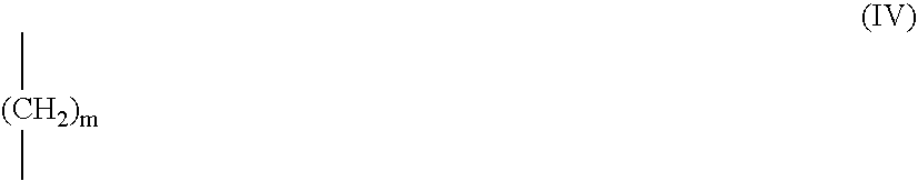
[(CH2)m](C)C
